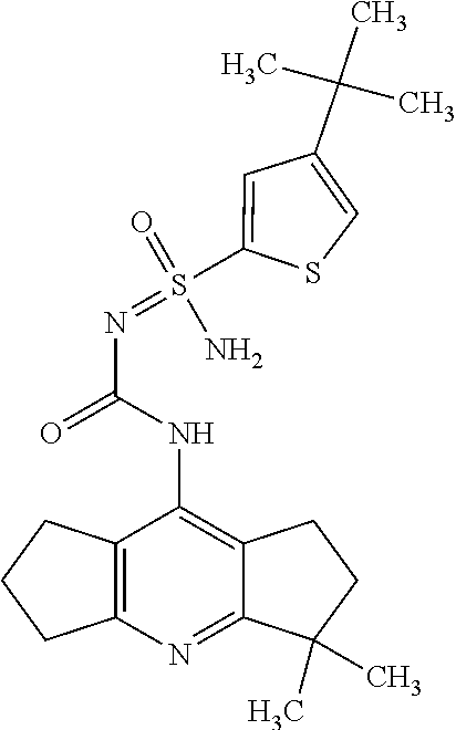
N(C(=O)NC1=C2C(=NC3=C1CCC3)C(C)(C)CC2)=S(C1=CC(C(C)(C)C)=CS1)(=O)N
